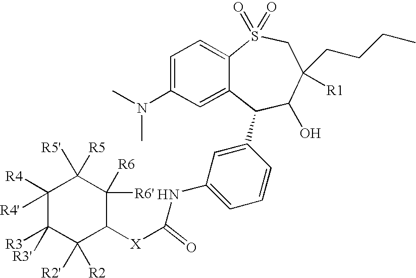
C1([R4])([R4'])C([R3])([R3'])C([R2'])([R2])C([X]C(NC2=CC=CC(C3C(O)C([R1])(CCCC)CS(=O)(=O)C4=CC=C(N(C)C)C=C34)=C2)=O)C([R6'])([R6])C1([R5'])[R5]
